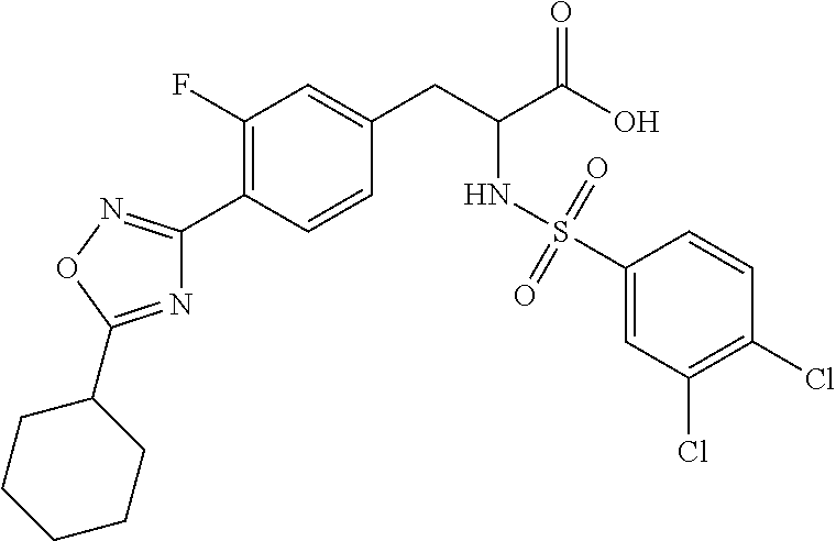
C1(F)=C(C2=NOC(C3CCCCC3)=N2)C=CC(CC(C(O)=O)NS(C2=CC(Cl)=C(Cl)C=C2)(=O)=O)=C1
